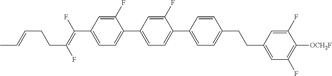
C1(F)=CC(C(=C(F)CCC=CC)F)=CC=C1C1=CC=C(C2=CC=C(CCC3=CC(F)=C([OCH2F])C(F)=C3)C=C2)C(F)=C1
